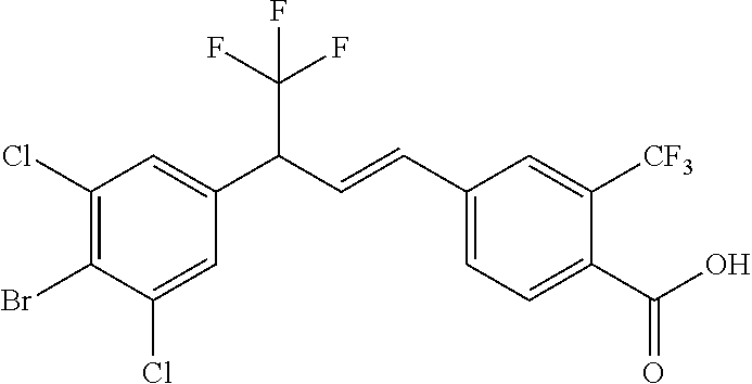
C1(Cl)=C(Br)C(Cl)=CC(C(C=CC2=CC=C(C(O)=O)C([CF3])=C2)C(F)(F)F)=C1
